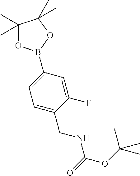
C1=C(CNC(=O)OC(C)(C)C)C(F)=CC(B2OC(C)(C)C(C)(C)O2)=C1
